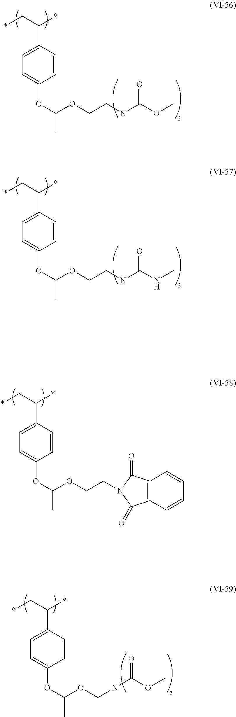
*CC(*)C1=CC=C(OC(OCCNC(OC)=O)C)C=C1.*CC(*)C1=CC=C(OC(OCCNC(NC)=O)C)C=C1.*CC(*)C1=CC=C(OC(OCCN2C(=O)C3=C(C2=O)C=CC=C3)C)C=C1.*CC(*)C1=CC=C(OC(OCNC(OC)=O)C)C=C1
